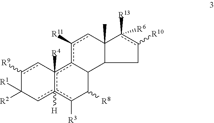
c1([R9])c-c2([R4])c([H])(cC1([R2])[R1])c([R3])C([R8])C1c2c([R11])cC2(C)C1Cc([R10])c2([R13])[R6]
